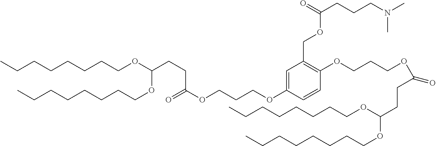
C1=C(OCCCOC(=O)CCC(OCCCCCCCC)OCCCCCCCC)C=CC(OCCCOC(CCC(OCCCCCCCC)OCCCCCCCC)=O)=C1COC(CCCN(C)C)=O
